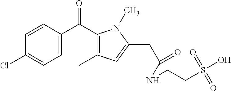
C1=C(C(C2=C(C)C=C(CC(=O)NCCS(O)(=O)=O)N2C)=O)C=CC(Cl)=C1
